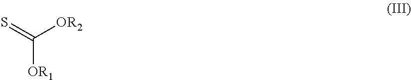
S=C([OR2])[OR1]
